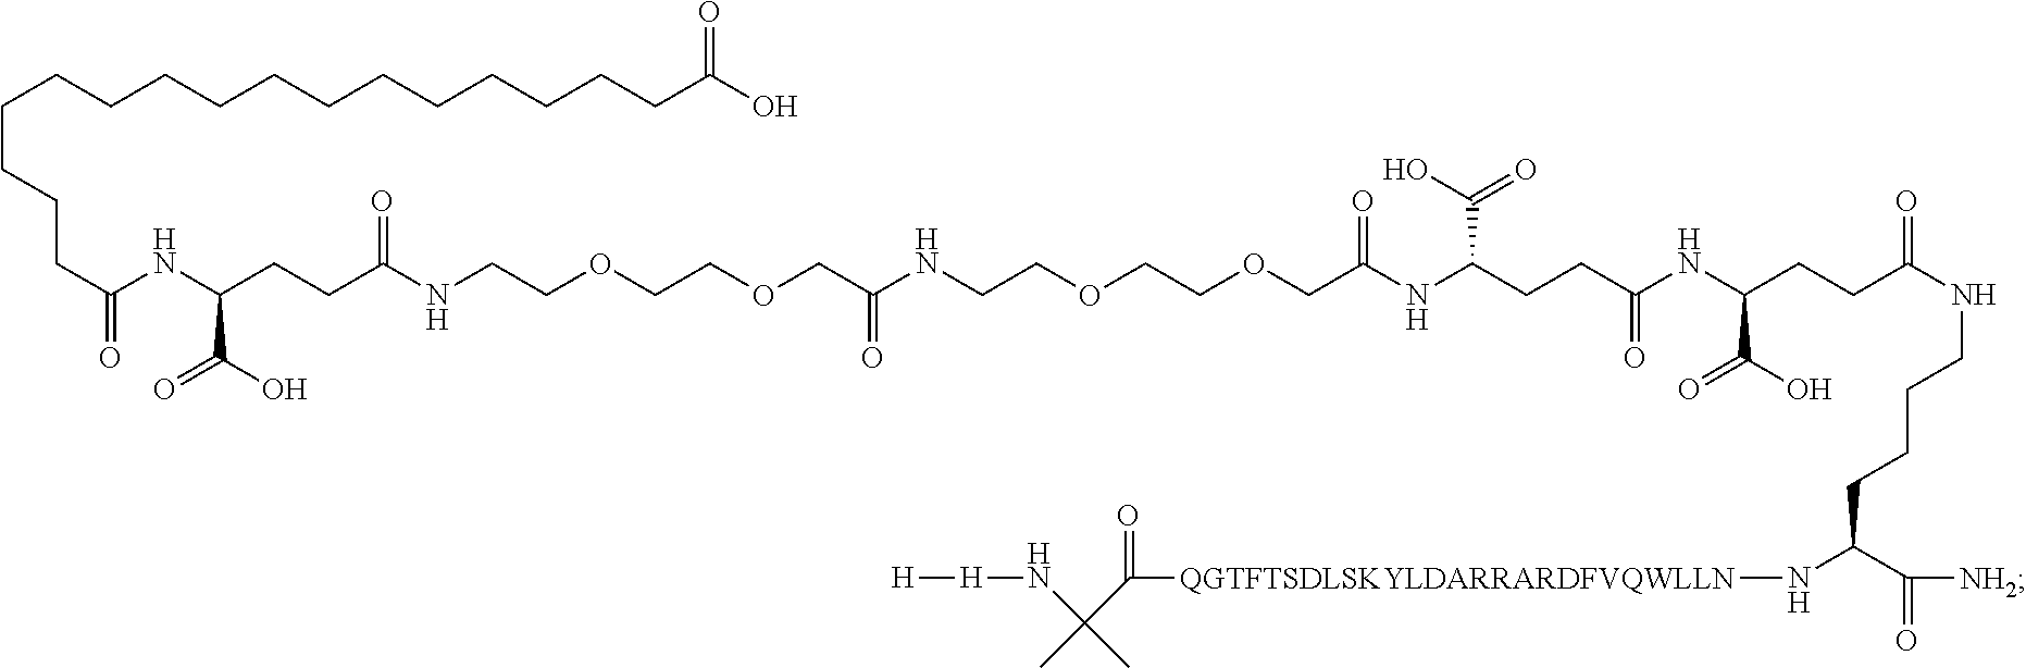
C(CCCCCCCCCCCCC(O)=O)CCCC(=O)NC(CCC(=O)NCCOCCOCC(NCCOCCOCC(NC(C(O)=O)CCC(NC(CCC(NCCCCC(C(=O)[NH2])N[QGTFTSDLSKYLDARRARDFVQWLLN]C(=O)C(C)(N[H][H])C)=O)C(O)=O)=O)=O)=O)C(O)=O
